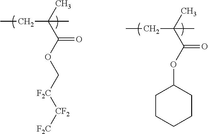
CCC(C)(C(OC[F2C][CF2][F2C])=O)C.CCC(C)(C(OC1CCCCC1)=O)C
